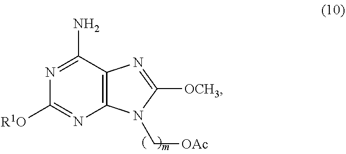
N1=C(N)C2=C(N=C1[R1O])N(C[OAc])C([OCH3])=N2
